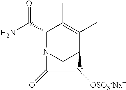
NC(C1N2CC(C(C)=C1C)N([OSO3-Na+])C2=O)=O
